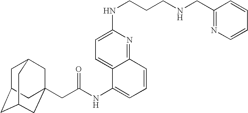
C1C2CC3CC(CC(NC4=CC=CC5=NC(NCCCNCC6=NC=CC=C6)=CC=C45)=O)(CC1C3)C2
